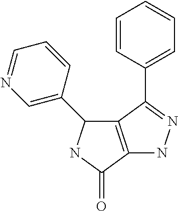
C1=CC(C2=NNC3=C2C(C2=CN=CC=C2)NC3=O)=CC=C1
